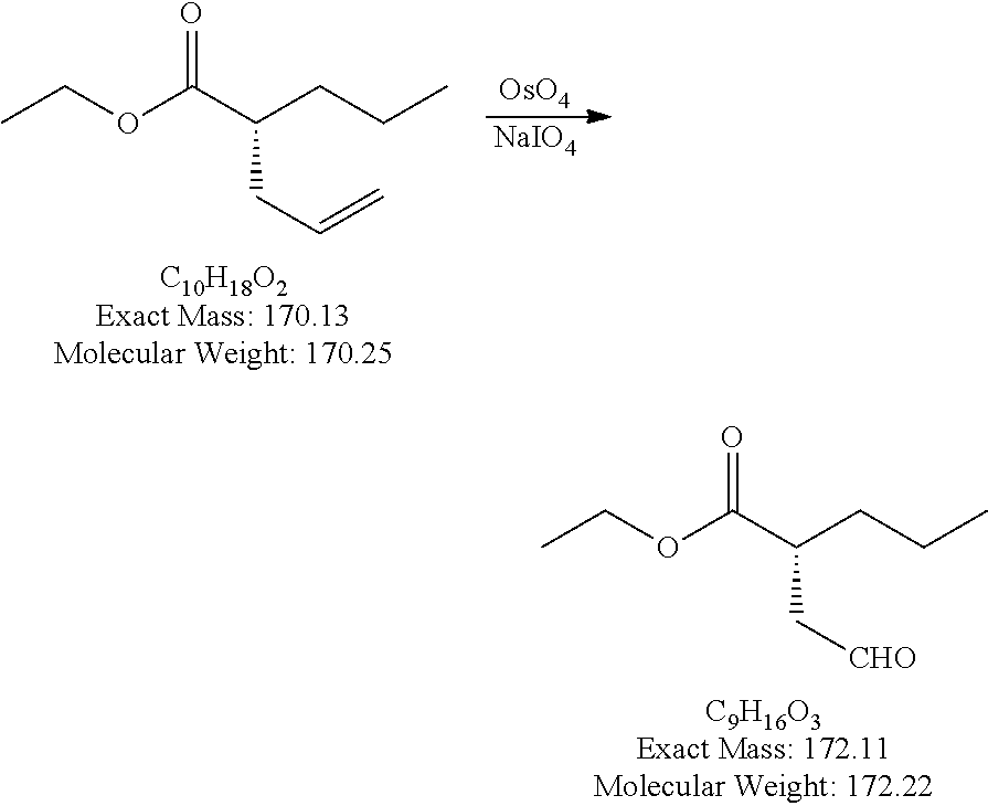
O(C(=O)C(CCC)CC=C)CC.[OsO4].[NaIO4].O(C(=O)C(CCC)C[CHO])CC
